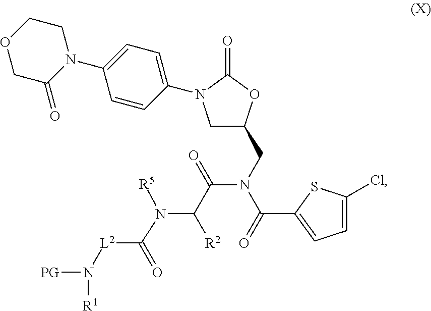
C1C(CN(C(=O)C2=CC=C(Cl)S2)C(=O)C(N(C(=O)[L2]N([PG])[R1])[R5])[R2])OC(=O)N1C1=CC=C(N2CCOCC2=O)C=C1
